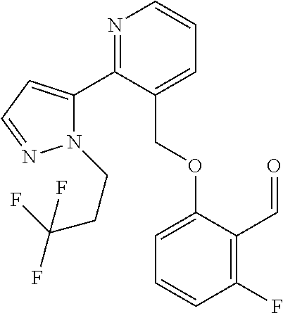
N1(CCC(F)(F)F)C(C2=NC=CC=C2COC2=CC=CC(F)=C2C=O)=CC=N1
